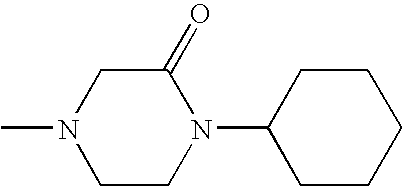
C1(=O)CN(C)CCN1C1CCCCC1
